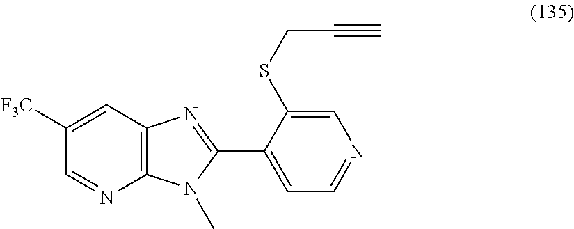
C12=C(C=C([F3C])C=N1)N=C(C1=CC=NC=C1SCC#C)N2C
